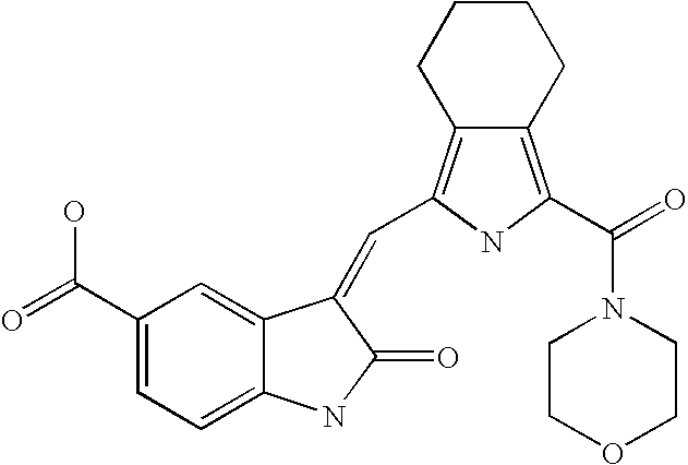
C1(C(=O)O)=CC=C2C(=C1)C(=CC1=C3CCCCC3=C(C(=O)N3CCOCC3)N1)C(=O)N2
